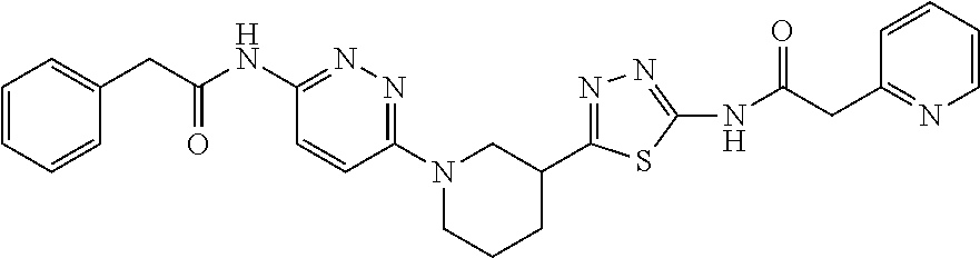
C1=CC=CC(CC(NC2=NN=C(N3CCCC(C4=NN=C(NC(CC5=NC=CC=C5)=O)S4)C3)C=C2)=O)=C1
